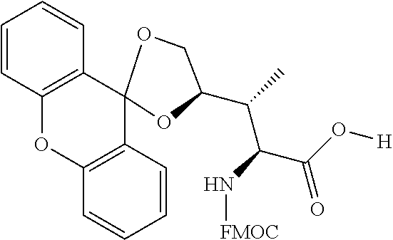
C1=CC2=C(C=C1)C1(C3=C(O2)C=CC=C3)OCC(C(C(C(=O)O[H])N[FMOC])C)O1
